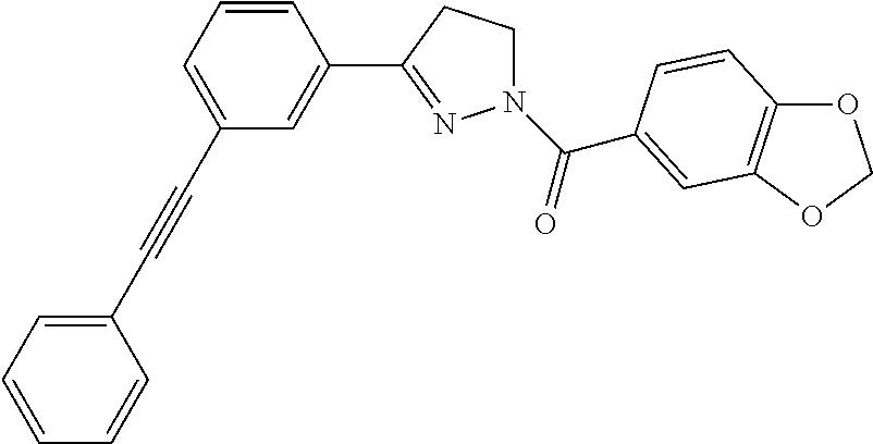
C1=CC=C(C#CC2=CC=CC=C2)C=C1C1=NN(C(=O)C2=CC3=C(OCO3)C=C2)CC1
